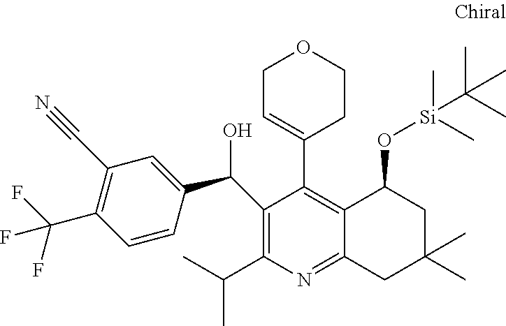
N1=C2C(=C(C3=CCOCC3)C(C(C3=CC(C#N)=C(C(F)(F)F)C=C3)O)=C1C(C)C)C(O[Si](C(C)(C)C)(C)C)CC(C)(C)C2
